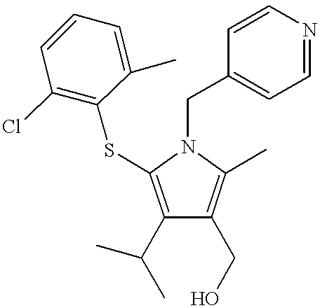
C1(C(C)C)=C(SC2=C(Cl)C=CC=C2C)N(CC2=CC=NC=C2)C(C)=C1CO
